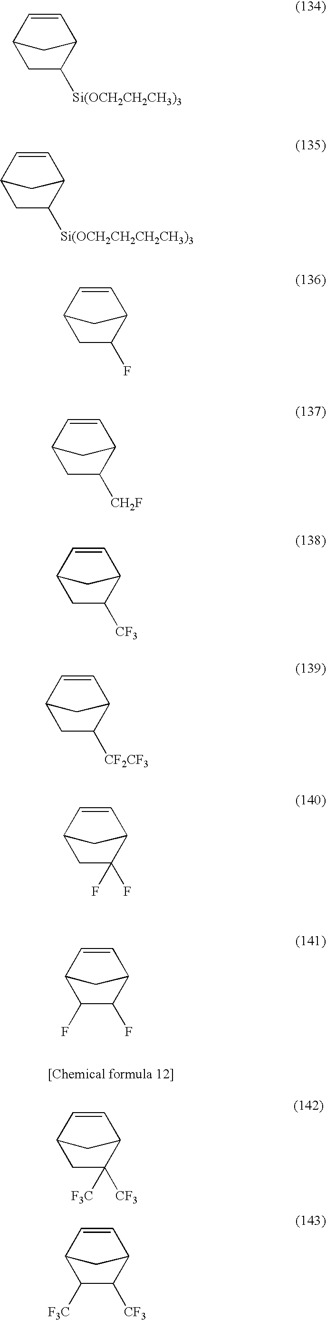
C1C([F3C])([CF3])C2C=CC1C2.C1C([Si(OCH2CH2CH3)3])C2C=CC1C2.C1C([Si(OCH2CH2CH2CH3)3])C2C=CC1C2.C1C(F)C2C=CC1C2.C1C([CH2F])C2C=CC1C2.C1C([CF3])C2C=CC1C2.C1C([CF2CF3])C2C=CC1C2.C1C(F)(F)C2C=CC1C2.C1(F)C(F)C2C=CC1C2.C1([F3C])C([CF3])C2C=CC1C2
